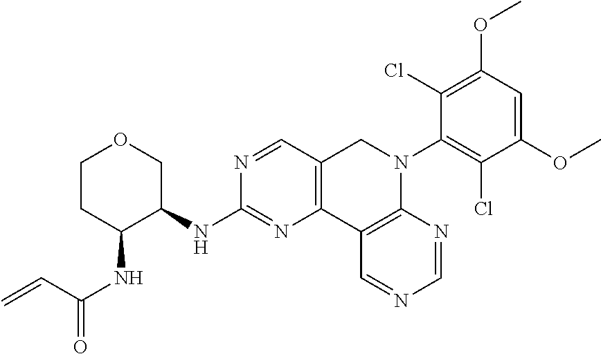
C1CC(NC(=O)C=C)C(NC2=NC3=C(C=N2)CN(C2=C(Cl)C(OC)=CC(OC)=C2Cl)C2=C3C=NC=N2)CO1
